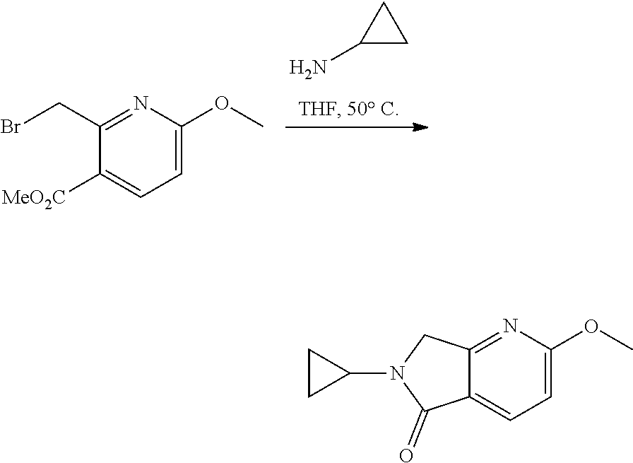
NC1CC1.C1=C(OC)N=C(CBr)C([MeO2C])=C1.C1=C(OC)N=C2C(=C1)C(=O)N(C1CC1)C2
